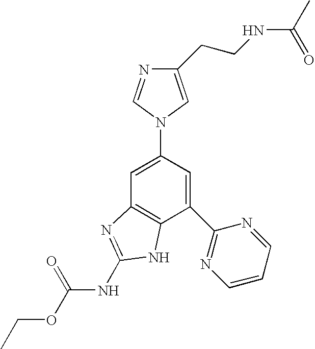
N1(C2=CC3=C(C(C4=NC=CC=N4)=C2)NC(NC(OCC)=O)=N3)C=C(CCNC(C)=O)N=C1
